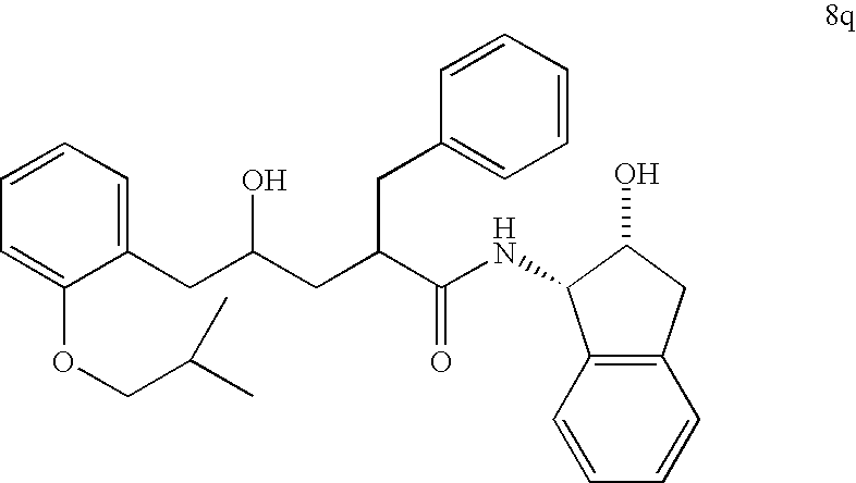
C1(OCC(C)C)=CC=CC=C1CC(CC(C(NC1C2=C(C=CC=C2)CC1O)=O)CC1=CC=CC=C1)O
